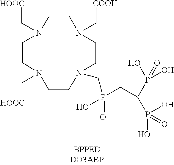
N1(C[HOOC])CCN(C[HOOC])CCN(C[COOH])CCN(CP(O)(=O)CC(P(O)(O)=O)P(=O)(O)O)CC1
